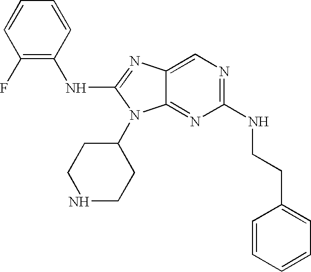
C1=CC(F)=C(NC2=NC3=CN=C(NCCC4=CC=CC=C4)N=C3N2C2CCNCC2)C=C1
